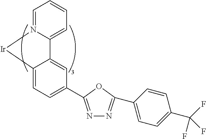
C12=CC(C3=NN=C(C4=CC=C(C(F)(F)F)C=C4)O3)=CC=C1[Ir]N1=CC=CC=C21
